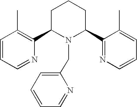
C1=CC=NC(C2N(CC3=CC=CC=N3)C(C3=NC=CC=C3C)CCC2)=C1C
